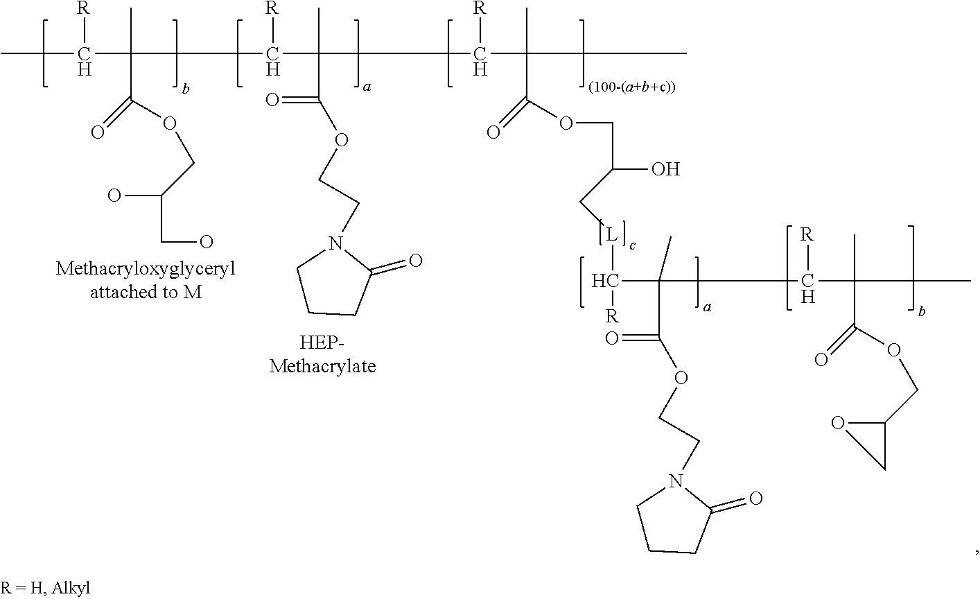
CC([R])C(C)(C([R])C(C)(C(=O)OCCN1CCCC1=O)C([R])C(C)(C(OCC(O)C[L]C([R])C(C(=O)OCCN1CCCC1=O)(C)C([R])C(C)(C(OCC1OC1)=O)C)=O)C)C(OCC(O)CO)=O
